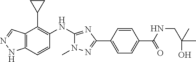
C12=C(C=CC(NC3=NC(C4=CC=C(C(=O)NCC(C)(O)C)C=C4)=NN3C)=C1C1CC1)NN=C2
